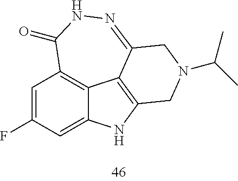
C1=C(F)C=C2C3=C1C(=O)NN=C1C3=C(N2)CN(C(C)C)C1
